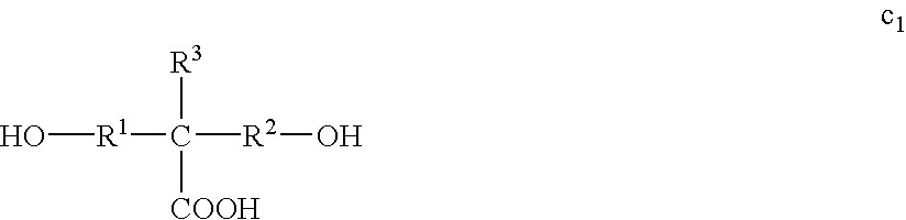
O[R1]C([R3])([COOH])[R2]O
